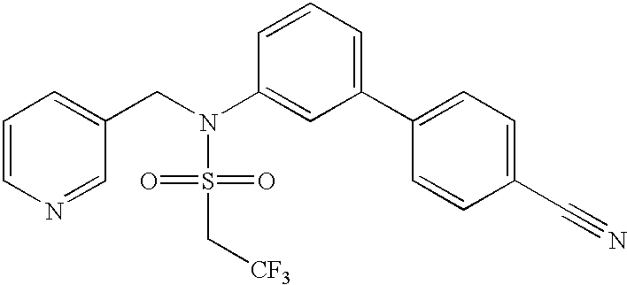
C1=CN=CC(CN(S(=O)(=O)C[CF3])C2=CC(C3=CC=C(C#N)C=C3)=CC=C2)=C1
